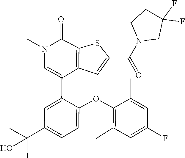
C1(C)=C(OC2=CC=C(C(C)(C)O)C=C2C2=CN(C)C(=O)C3=C2C=C(C(N2CC(F)(F)CC2)=O)S3)C(C)=CC(F)=C1
